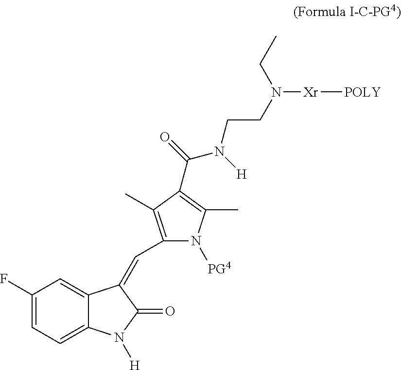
C1(F)=CC=C2C(=C1)C(=CC1=C(C)C(C(=O)N([H])CCN([Xr][POLY])CC)=C(C)N1[PG4])C(=O)N2[H]
